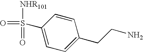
C1=CC(S(=O)(=O)[NHR101])=CC=C1CCN
